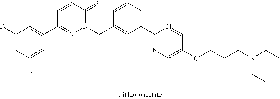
C1(F)=CC(F)=CC(C2=NN(CC3=CC(C4=NC=C(OCCCN(CC)CC)C=N4)=CC=C3)C(=O)C=C2)=C1
